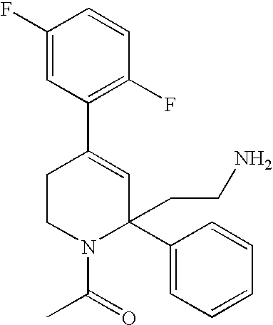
C1(F)=CC(C2=CC(CCN)(C3=CC=CC=C3)N(C(=O)C)CC2)=C(F)C=C1
